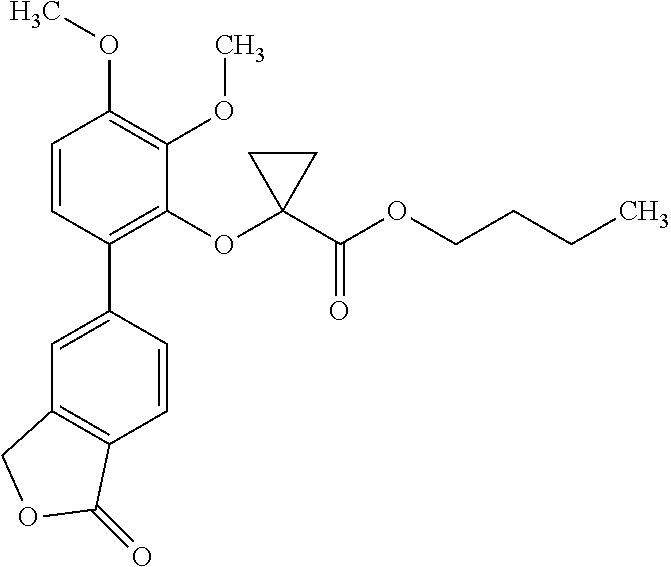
C1=C(C2=C(OC3(C(OCCCC)=O)CC3)C(OC)=C(OC)C=C2)C=CC2=C1COC2=O
